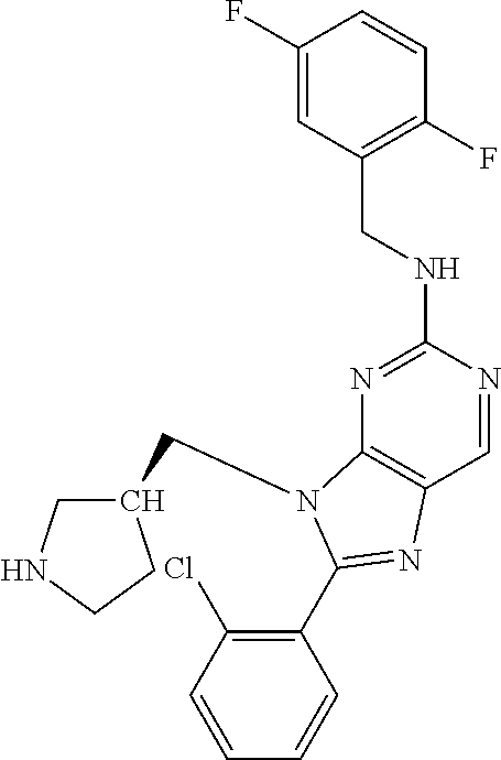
C1=NC(NCC2=C(F)C=CC(F)=C2)=NC2=C1N=C(C1=C(Cl)C=CC=C1)N2CC1CNCC1
